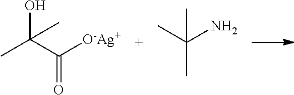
C(C([O-Ag+])=O)(O)(C)C.CC(N)(C)C
